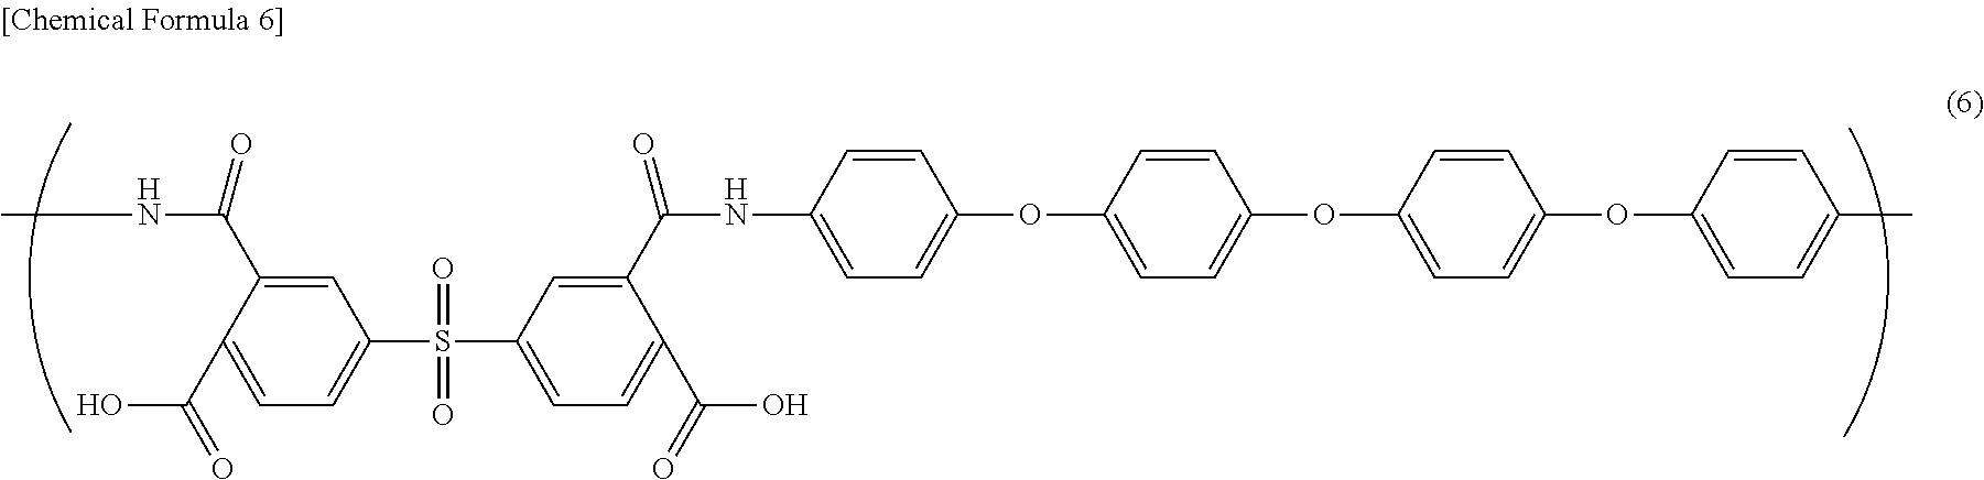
C1=C(NC(C2=CC(S(C3=CC=C(C(O)=O)C(C(NC)=O)=C3)(=O)=O)=CC=C2C(O)=O)=O)C=CC(OC2=CC=C(OC3=CC=C(OC4=CC=C(C)C=C4)C=C3)C=C2)=C1
